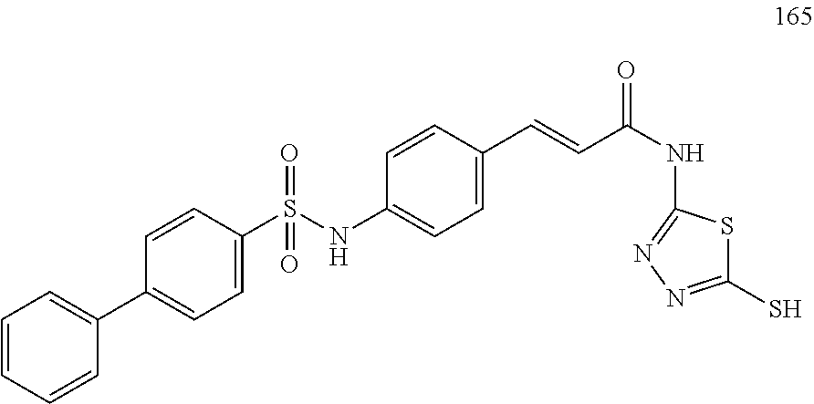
C1=CC=CC(C2=CC=C(S(=O)(NC3=CC=C(C=CC(NC4=NN=C(S)S4)=O)C=C3)=O)C=C2)=C1
